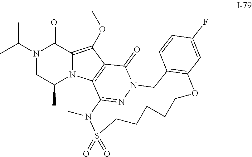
N1(C(C)C)CC(C)N2C(=C(OC)C3=C2C2=NN(C3=O)CC3=C(C=C(F)C=C3)OCCCCCS(=O)(=O)N2C)C1=O
